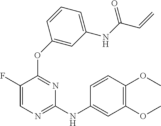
N(C1=NC=C(F)C(OC2=CC(NC(C=C)=O)=CC=C2)=N1)C1=CC(OC)=C(OC)C=C1
